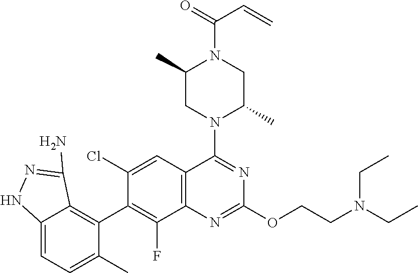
C12=C(C=C(Cl)C(C3=C4C(=CC=C3C)NN=C4N)=C1F)C(N1C(C)CN(C(=O)C=C)C(C)C1)=NC(OCCN(CC)CC)=N2
